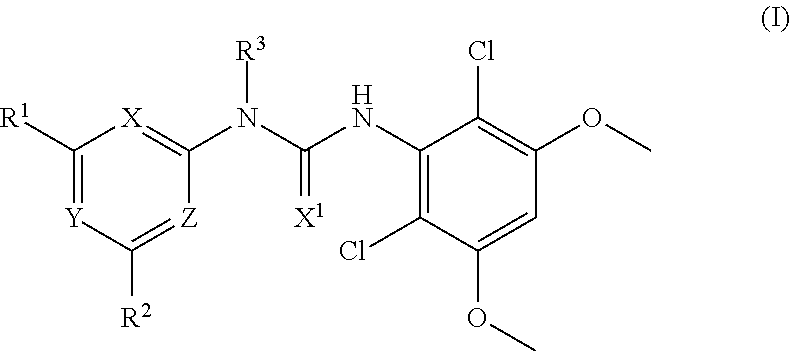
C1([R1])=[Y]C([R2])=[Z]C(N(C(NC2=C(Cl)C(OC)=CC(OC)=C2Cl)=[X1])[R3])=[X]1
